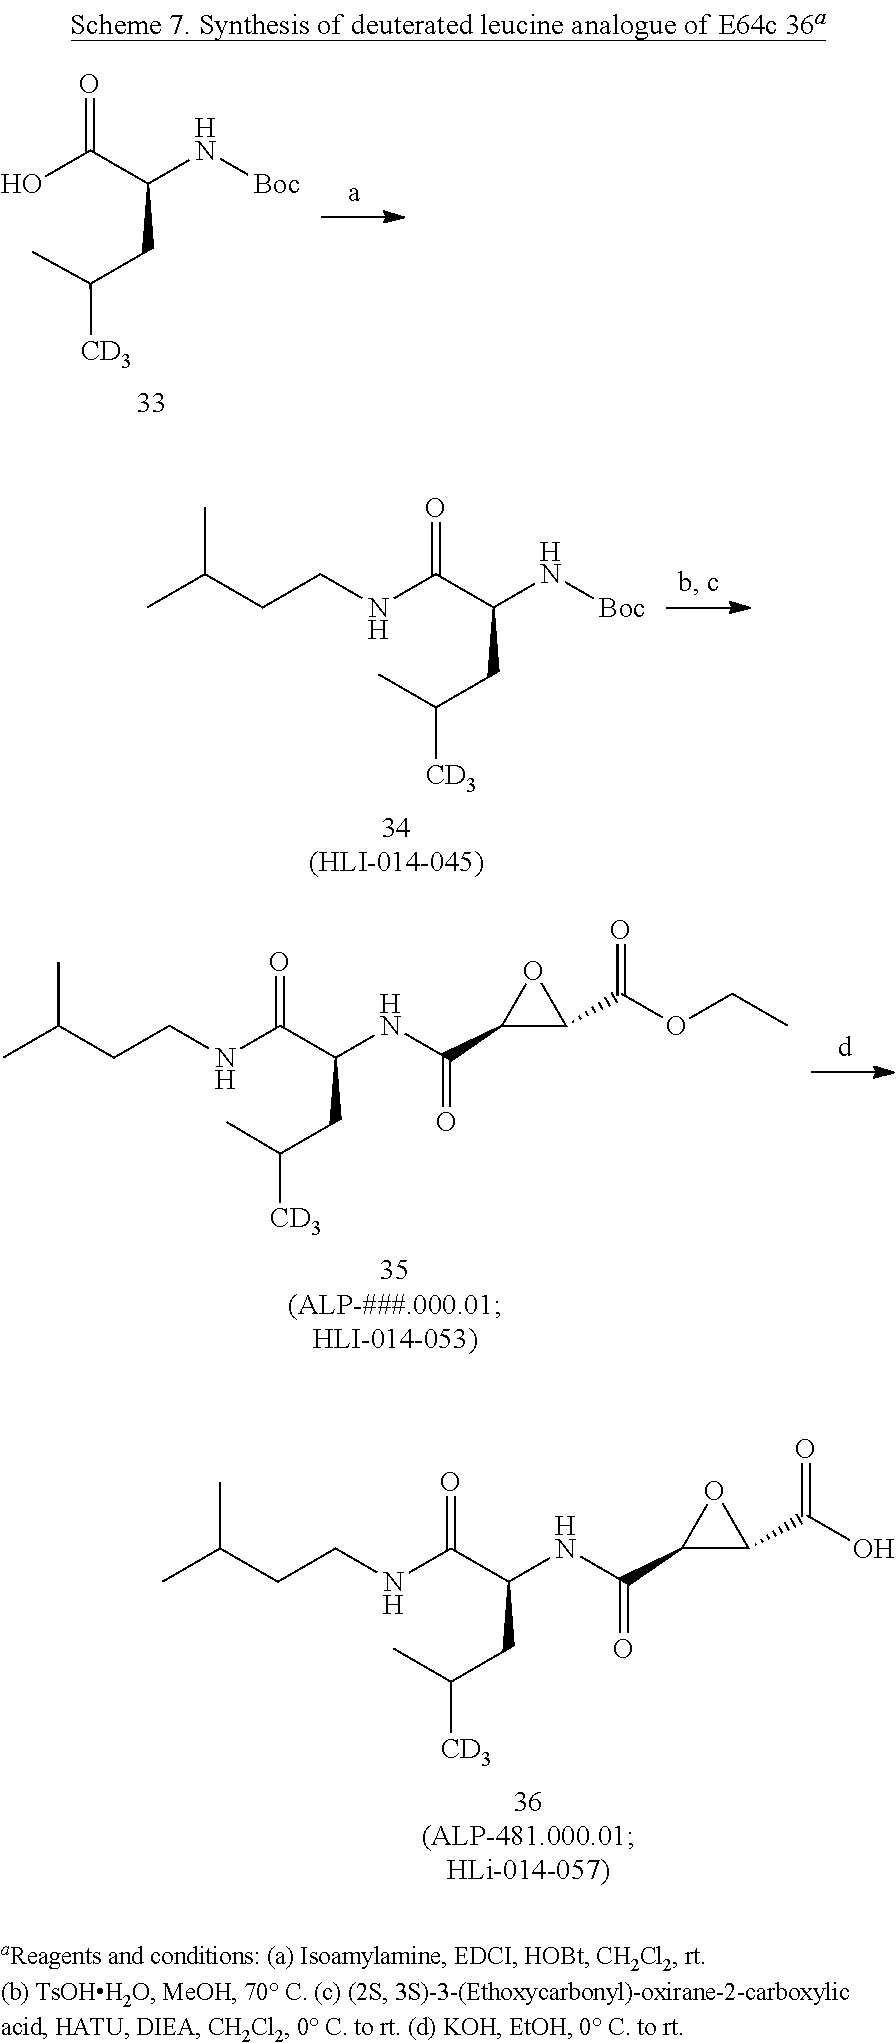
OC(C(N[Boc])CC(C)[CD3])=O.CC(CCNC(C(N[Boc])CC([CD3])C)=O)C.CC(CCNC(C(NC(C1C(C(O)=O)O1)=O)CC([CD3])C)=O)C.CC(CCNC(C(NC(C1C(C(OCC)=O)O1)=O)CC([CD3])C)=O)C
